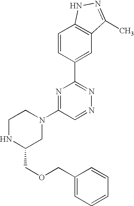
C1=CC(C2=NN=CC(N3CCNC(COCC4=CC=CC=C4)C3)=N2)=CC2=C1NN=C2C
